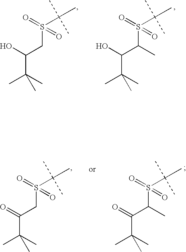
OC(CS(C(C)(C)C)(=O)=O)C(C)(C)C.OC(C(S(C(C)(C)C)(=O)=O)C)C(C)(C)C.O=C(CS(C(C)(C)C)(=O)=O)C(C)(C)C.O=C(C(S(C(C)(C)C)(=O)=O)C)C(C)(C)C
